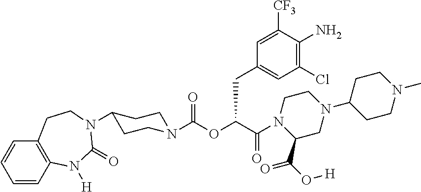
C1=CC2=C(C=C1)CCN(C1CCN(C(OC(C(=O)N3C(C(O[H])=O)CN(C4CCN(C)CC4)CC3)CC3=CC(Cl)=C(N)C([CF3])=C3)=O)CC1)C(=O)N2[H]
